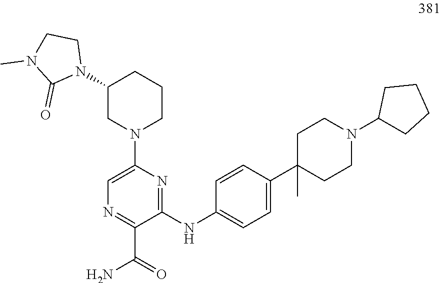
N1=C(C(=O)N)C(NC2=CC=C(C3(C)CCN(C4CCCC4)CC3)C=C2)=NC(N2CCCC(N3CCN(C)C3=O)C2)=C1
